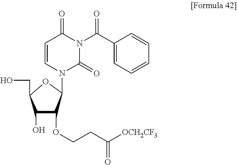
C1=CN(C2C(OCCC([OCH2CF3])=O)C(O)C(CO)O2)C(=O)N(C(C2=CC=CC=C2)=O)C1=O
